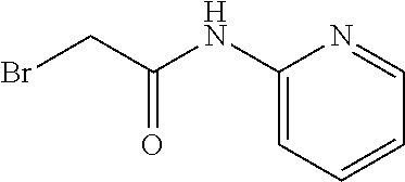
C1(NC(CBr)=O)=CC=CC=N1
